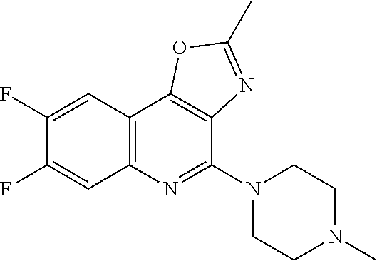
C12=C(C3=C(C(N4CCN(C)CC4)=N1)N=C(C)O3)C=C(F)C(F)=C2
